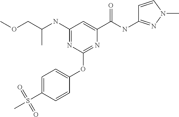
C(C)(COC)NC1=NC(OC2=CC=C(S(C)(=O)=O)C=C2)=NC(C(NC2=NN(C)C=C2)=O)=C1
